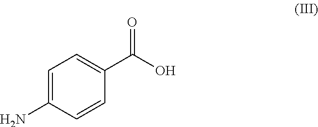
C1=C(N)C=CC(C(O)=O)=C1
